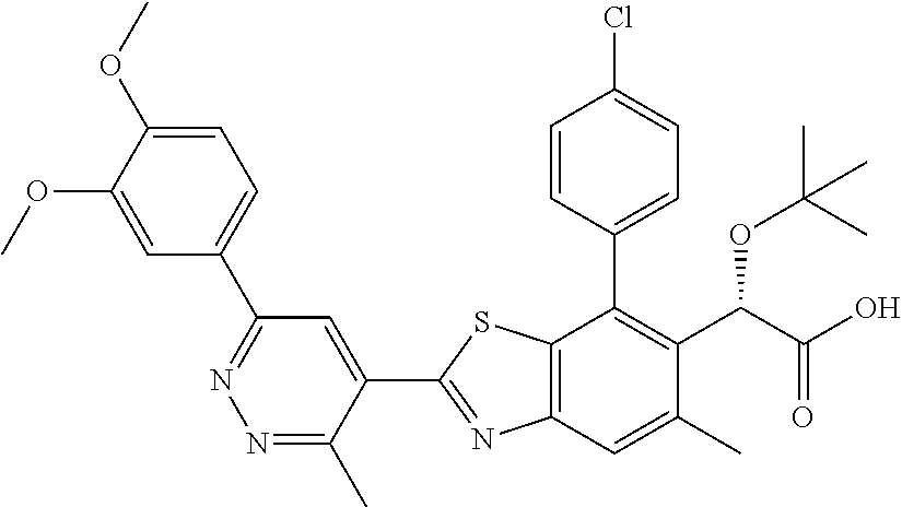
C1(C2=NC3=C(S2)C(C2=CC=C(Cl)C=C2)=C(C(OC(C)(C)C)C(=O)O)C(C)=C3)=CC(C2=CC=C(OC)C(OC)=C2)=NN=C1C
